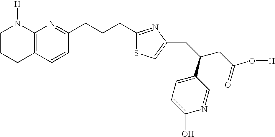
C1CCC2=C(N1[H])N=C(CCCC1=NC(CC(CC(O[H])=O)C3=CC=C(O)N=C3)=CS1)C=C2
